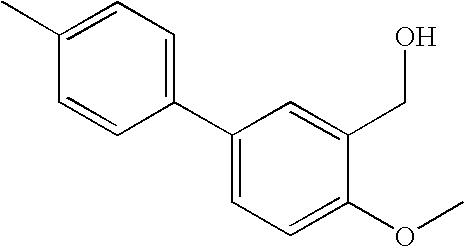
CC1=CC=C(C2=CC=C(OC)C(CO)=C2)C=C1
